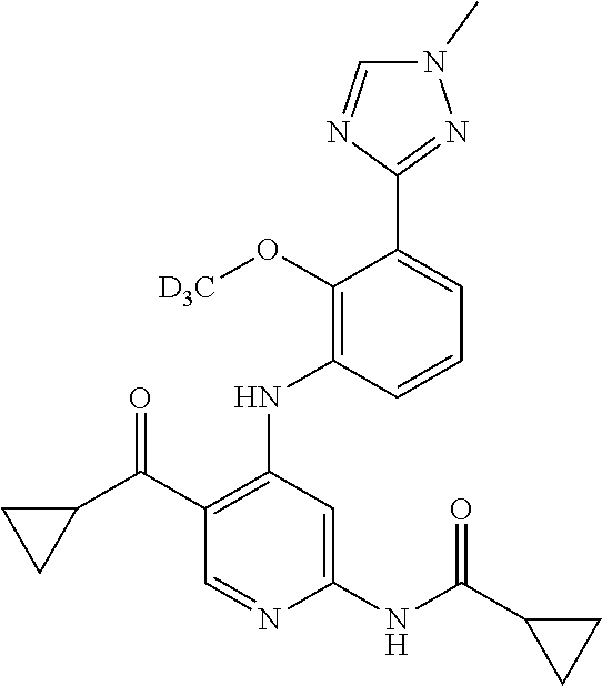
C1(C(C2CC2)=O)=C(NC2=C(O[D3C])C(C3=NN(C)C=N3)=CC=C2)C=C(NC(C2CC2)=O)N=C1
